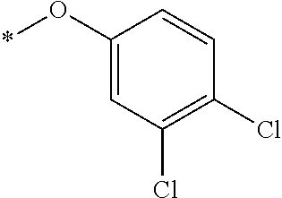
*OC1=CC(Cl)=C(Cl)C=C1
